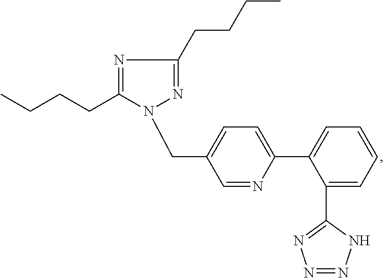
C1(CCCC)=NN(CC2=CC=C(C3=CC=CC=C3C3=NN=NN3)N=C2)C(CCCC)=N1
